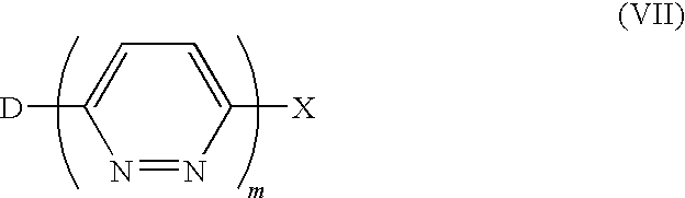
[D]C1=CC=C([X])N=N1
